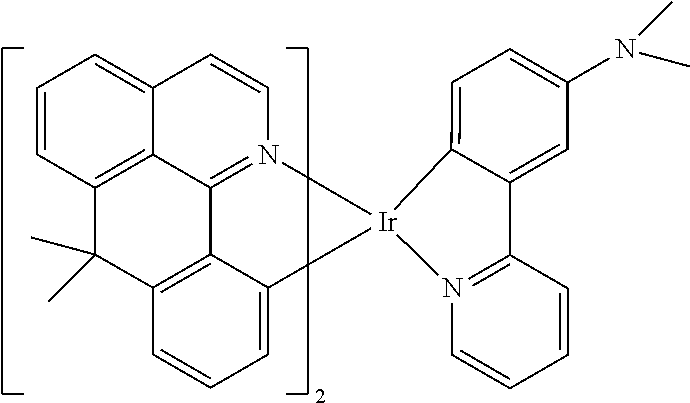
C12=CC=CC3=C1C1=N(C=C2)[Ir]2(C4=CC=CC(=C14)C3(C)C)N1=C(C=CC=C1)C1=CC(N(C)C)=CC=C21
